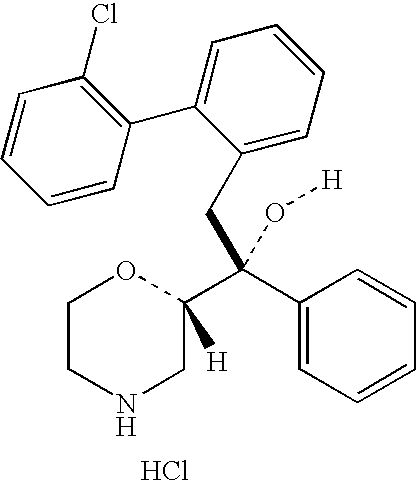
C1CNCC(C(C2=CC=CC=C2)(CC2=CC=CC=C2C2=C(Cl)C=CC=C2)O[H])([H])O1.Cl
